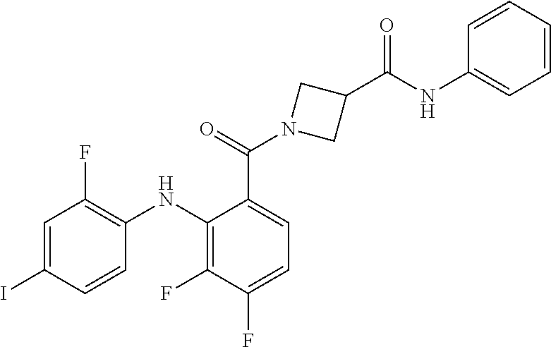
C1=C(I)C=CC(NC2=C(F)C(F)=CC=C2C(=O)N2CC(C(NC3=CC=CC=C3)=O)C2)=C1F
